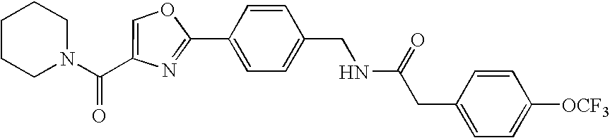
C1N(C(C2=COC(C3=CC=C(CNC(CC4=CC=C([OCF3])C=C4)=O)C=C3)=N2)=O)CCCC1
